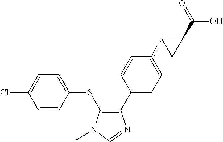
C1(C2=CC=C(C3C(C(O)=O)C3)C=C2)=C(SC2=CC=C(Cl)C=C2)N(C)C=N1
